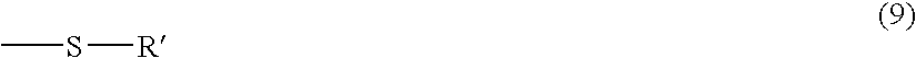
S([R])C
